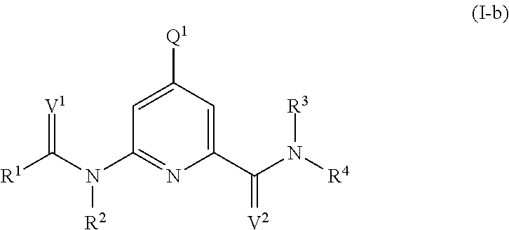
C1(C(N([R4])[R3])=[V2])=CC([Q1])=CC(N(C([R1])=[V1])[R2])=N1
